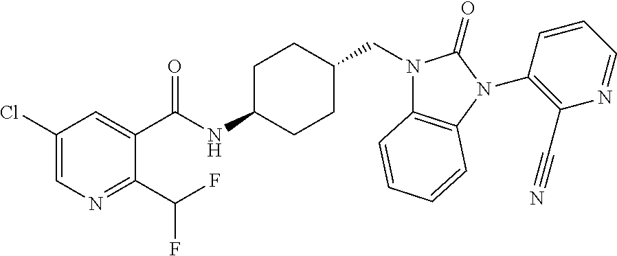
C1(Cl)=CN=C(C(F)F)C(C(NC2CCC(CN3C4=C(N(C5=C(C#N)N=CC=C5)C3=O)C=CC=C4)CC2)=O)=C1
